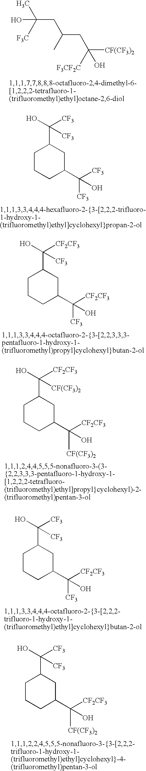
OC(C)([F3C])CC(CC([CF(CF3)2])([F3CF2C])O)C.OC([CF3])(C1CCCC(C([CF3])([CF3])O)C1)[CF3].OC([CF2CF3])(C1CCCC(C([CF2CF3])([CF3])O)C1)[CF3].OC([CF2CF3])(C1CCCC(C([CF2CF3])([CF(CF3)2])O)C1)[CF(CF3)2].OC([CF3])(C1CCCC(C([CF2CF3])([CF3])O)C1)[CF3].OC([CF3])(C1CCCC(C([CF2CF3])([CF(CF3)2])O)C1)[CF3]
